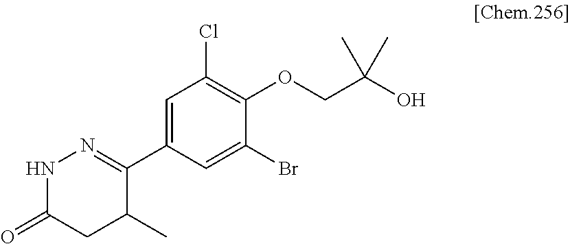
C1=C(C2=NNC(=O)CC2C)C=C(Br)C(OCC(O)(C)C)=C1Cl
